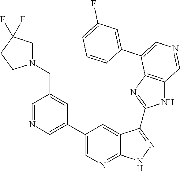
C1=NC=C(C2=CN=C3C(=C2)C(C2=NC4=C(N2)C=NC=C4C2=CC(F)=CC=C2)=NN3)C=C1CN1CC(F)(F)CC1
